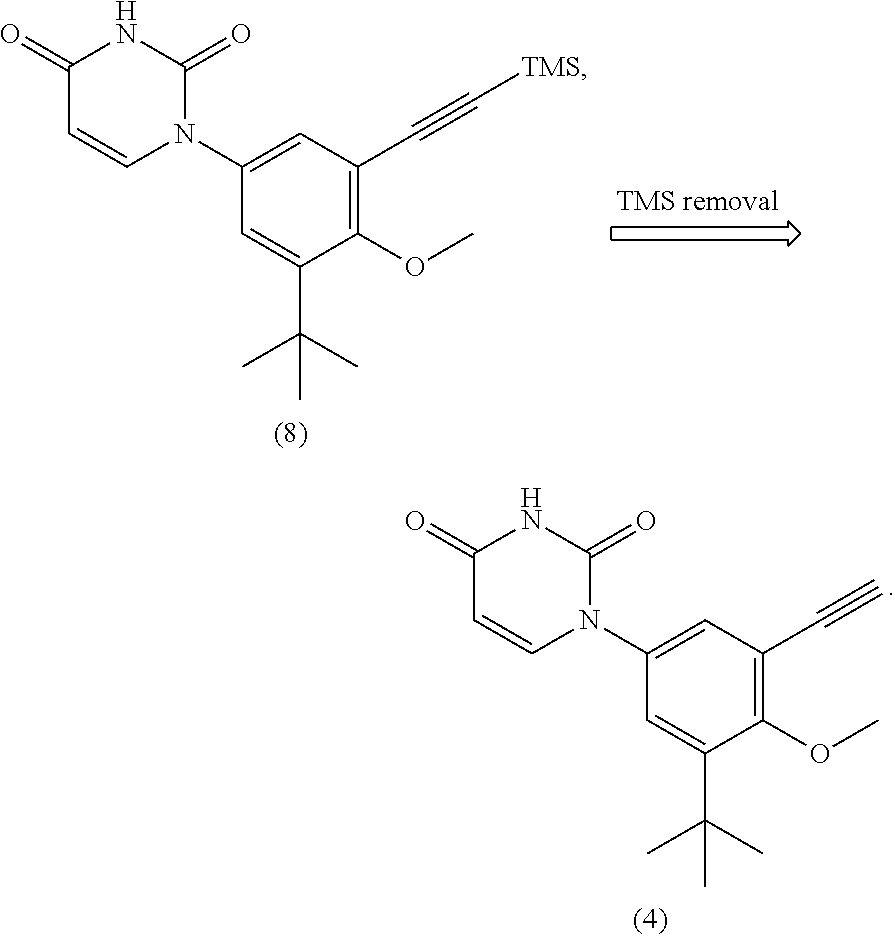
N1C(=O)C=CN(C2=CC(C#C)=C(OC)C(C(C)(C)C)=C2)C1=O.N1C(=O)C=CN(C2=CC(C#C[TMS])=C(OC)C(C(C)(C)C)=C2)C1=O
